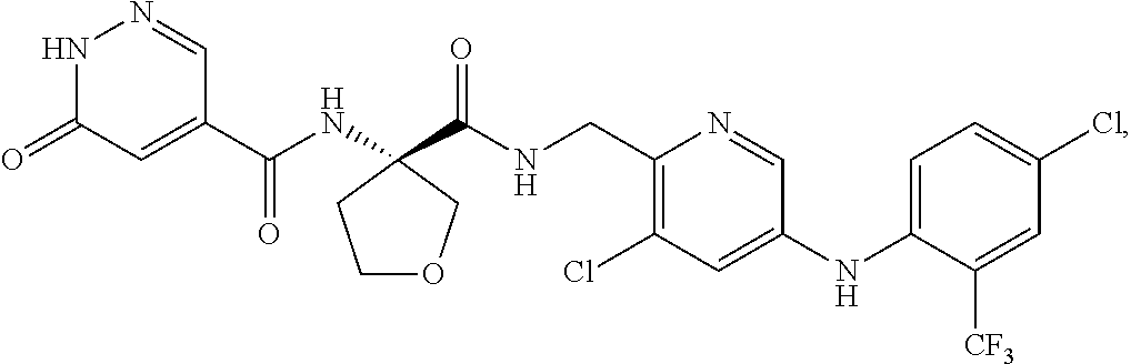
N1C(=O)C=C(C(=O)NC2(C(=O)NCC3=C(Cl)C=C(NC4=CC=C(Cl)C=C4[CF3])C=N3)CCOC2)C=N1
